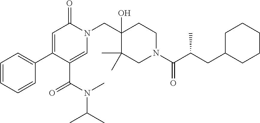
CC(C)N(C(C1=CN(CC2(O)C(C)(C)CN(C(=O)C(CC3CCCCC3)C)CC2)C(=O)C=C1C1=CC=CC=C1)=O)C
